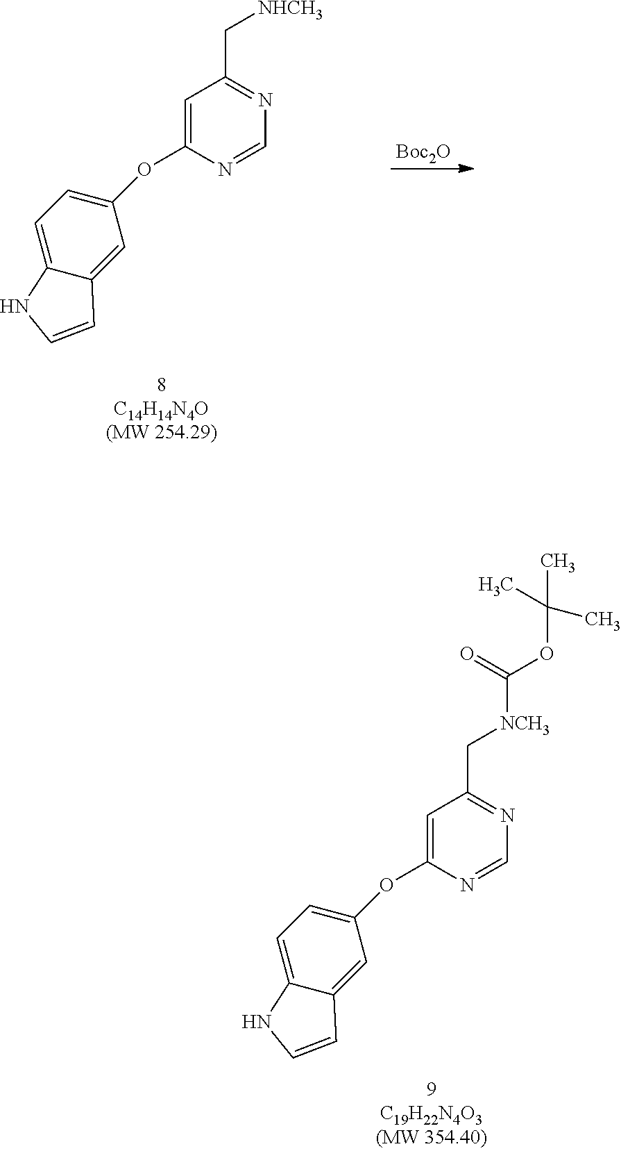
C1=C(OC2=CC=C3C(=C2)C=CN3)N=CN=C1C[NCH3]C(OC(C)(C)C)=O.[Boc2O].C1=C(OC2=CC=C3C(=C2)C=CN3)N=CN=C1C[NHCH3]
